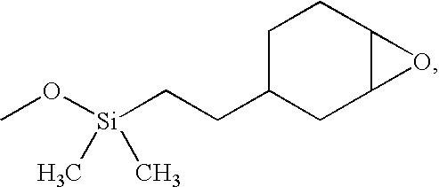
C1C(CC[Si](OC)(C)C)CC2C(C1)O2
